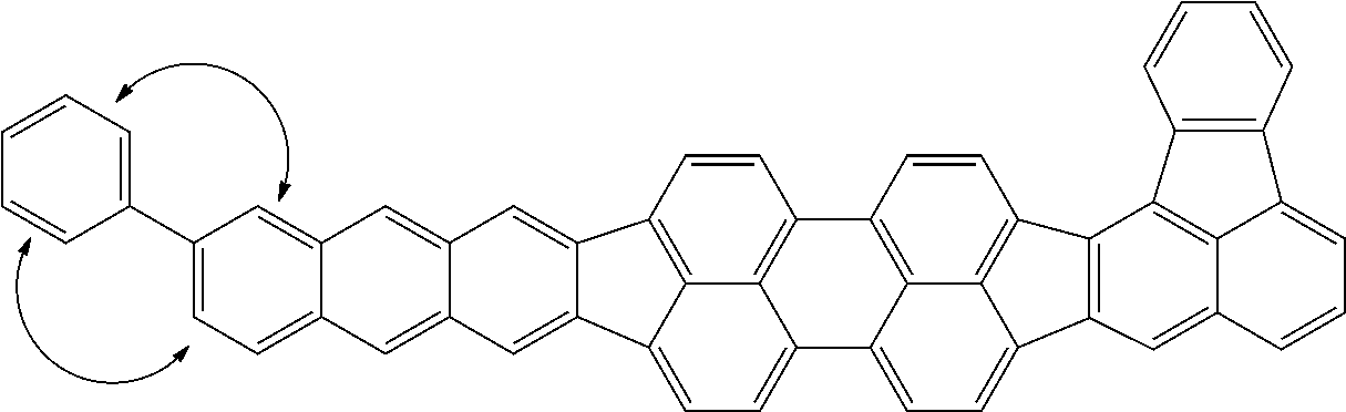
C1=C2C(=CC3=CC4=CC=C(C5=CC=CC=C5)C=C4C=C13)C1=CC=C3C4=C(C=CC2=C41)C1=C2C3=CC=C3C2=C(C=C1)C1=C3C=C2C3=C1C1=C(C3=CC=C2)C=CC=C1
